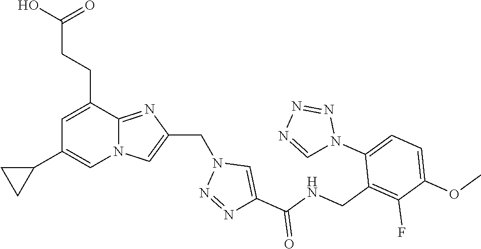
N12C(=NC(CN3N=NC(C(NCC4=C(F)C(OC)=CC=C4N4N=NN=C4)=O)=C3)=C1)C(CCC(O)=O)=CC(C1CC1)=C2
